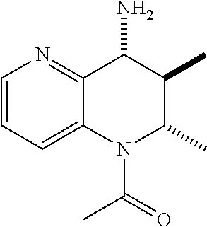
C1=CC=C2C(=N1)C(N)C(C)C(C)N2C(=O)C
